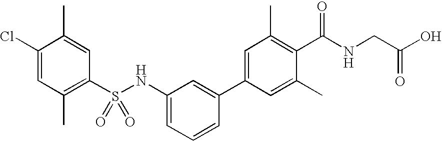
C1(Cl)=CC(C)=C(S(NC2=CC=CC(C3=CC(C)=C(C(NCC(O)=O)=O)C(C)=C3)=C2)(=O)=O)C=C1C
